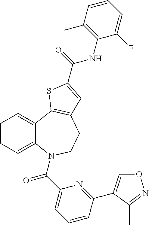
O1C=C(C2=NC(C(=O)N3C4=CC=CC=C4C4=C(CC3)C=C(C(NC3=C(C)C=CC=C3F)=O)S4)=CC=C2)C(C)=N1
